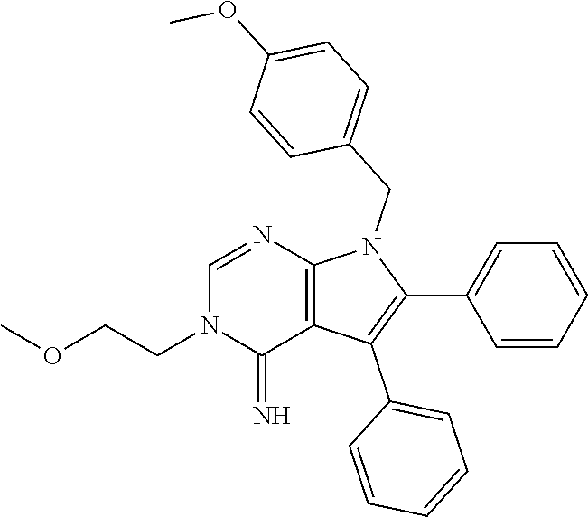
C(N1C(=N)C2=C(N=C1)N(CC1=CC=C(OC)C=C1)C(C1=CC=CC=C1)=C2C1=CC=CC=C1)COC
